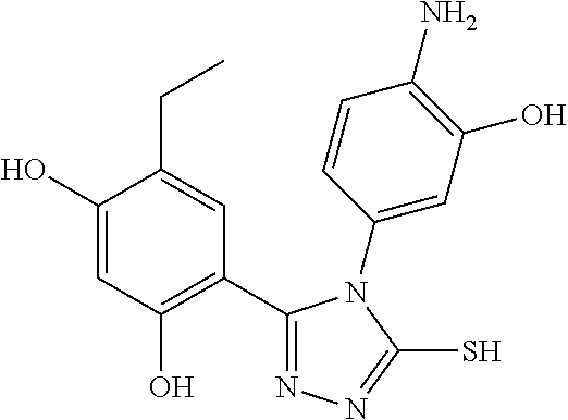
C1(C2=C(O)C=C(O)C(CC)=C2)=NN=C(S)N1C1=CC(O)=C(N)C=C1
